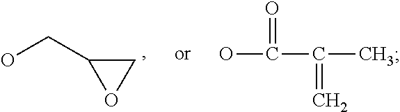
OCC1OC1.OC(=O)C(=C)C
